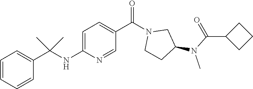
C1=CC=CC(C(NC2=CC=C(C(N3CCC(N(C(=O)C4CCC4)C)C3)=O)C=N2)(C)C)=C1
